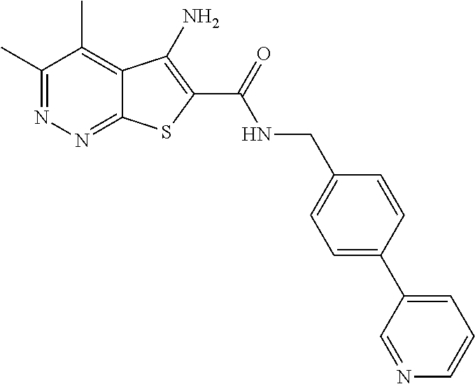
C1(C)=NN=C2C(=C1C)C(N)=C(C(=O)NCC1=CC=C(C3=CC=CN=C3)C=C1)S2
